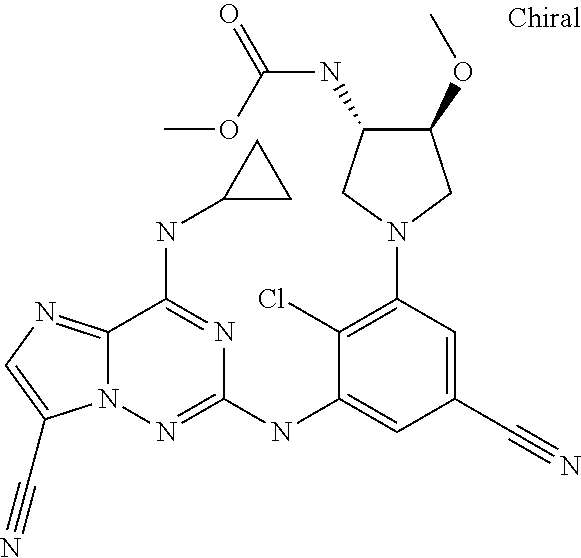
N1(C2=C(Cl)C(NC3=NN4C(=NC=C4C#N)C(NC4CC4)=N3)=CC(C#N)=C2)CC(OC)C(NC(=O)OC)C1
